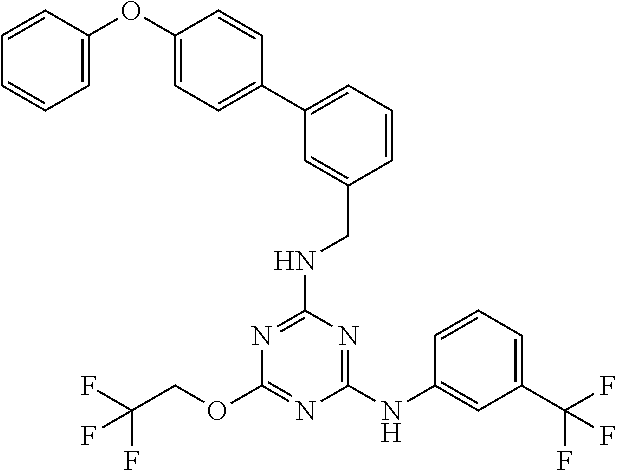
C1(NC2=CC(C(F)(F)F)=CC=C2)=NC(NCC2=CC(C3=CC=C(OC4=CC=CC=C4)C=C3)=CC=C2)=NC(OCC(F)(F)F)=N1
